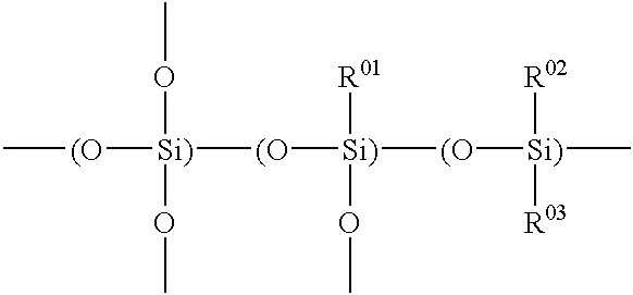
C[(O][Si)](OC)(OC)[(O][Si)]([R01])([(O][Si)]([R02])(C)[R03])OC
